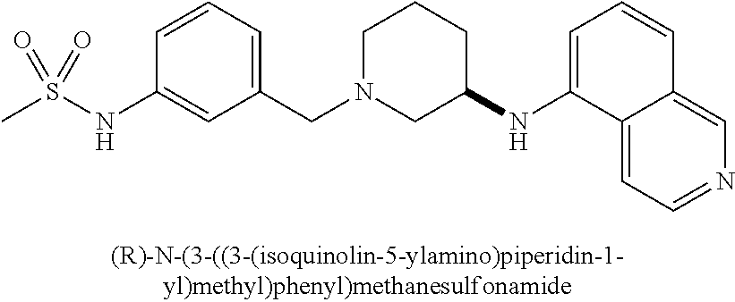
C1N(CC2=CC=CC(NS(C)(=O)=O)=C2)CC(NC2=CC=CC3=CN=CC=C23)CC1
